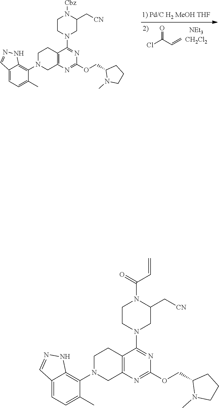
C1N(C2=C3C(=CC=C2C)C=NN3)CC2=C(C1)C(N1CCN(C(=O)C=C)C(C[CN])C1)=NC(OCC1N(C)CCC1)=N2.C1N(C2=C3C(=CC=C2C)C=NN3)CC2=C(C1)C(N1CCN([Cbz])C(C[CN])C1)=NC(OCC1N(C)CCC1)=N2.ClC(C=C)=O
